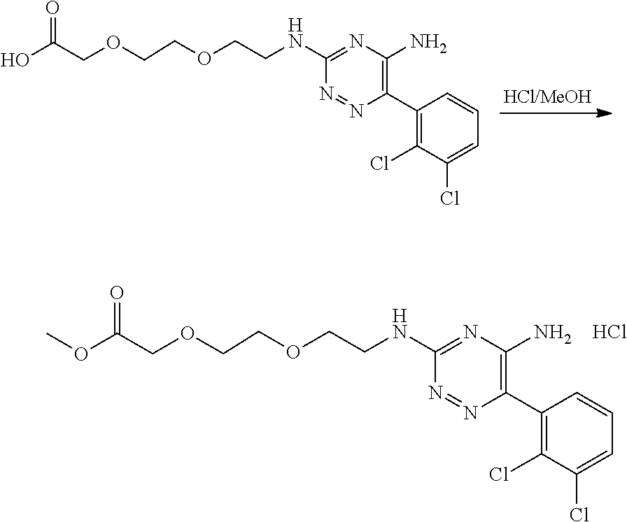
C(CNC1=NC(N)=C(C2=C(Cl)C(Cl)=CC=C2)N=N1)OCCOCC(O)=O.Cl.C(CNC1=NC(N)=C(C2=C(Cl)C(Cl)=CC=C2)N=N1)OCCOCC(=O)OC
